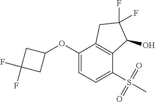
C1(OC2=CC=C(S(C)(=O)=O)C3=C2CC(F)(F)C3O)CC(F)(F)C1
